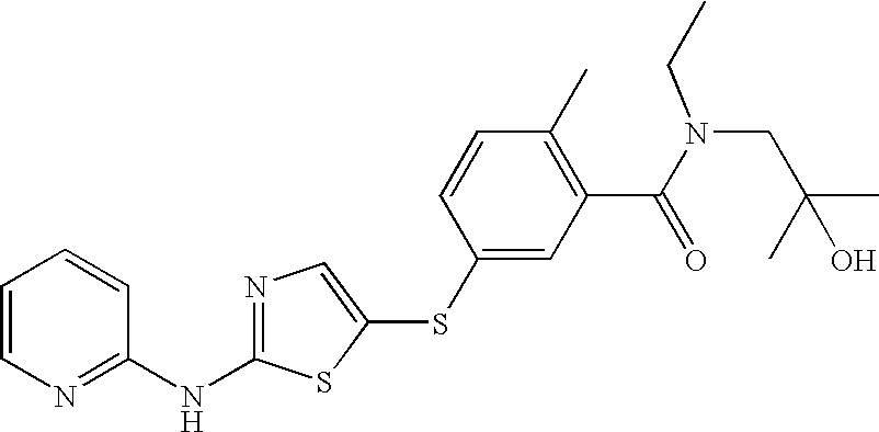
C1=CN=C(NC2=NC=C(SC3=CC(C(N(CC(C)(C)O)CC)=O)=C(C)C=C3)S2)C=C1
